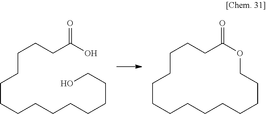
C(CCCCCCCCCO)CCCCC(O)=O.C1CCCCCCCCCOC(=O)CCCC1
